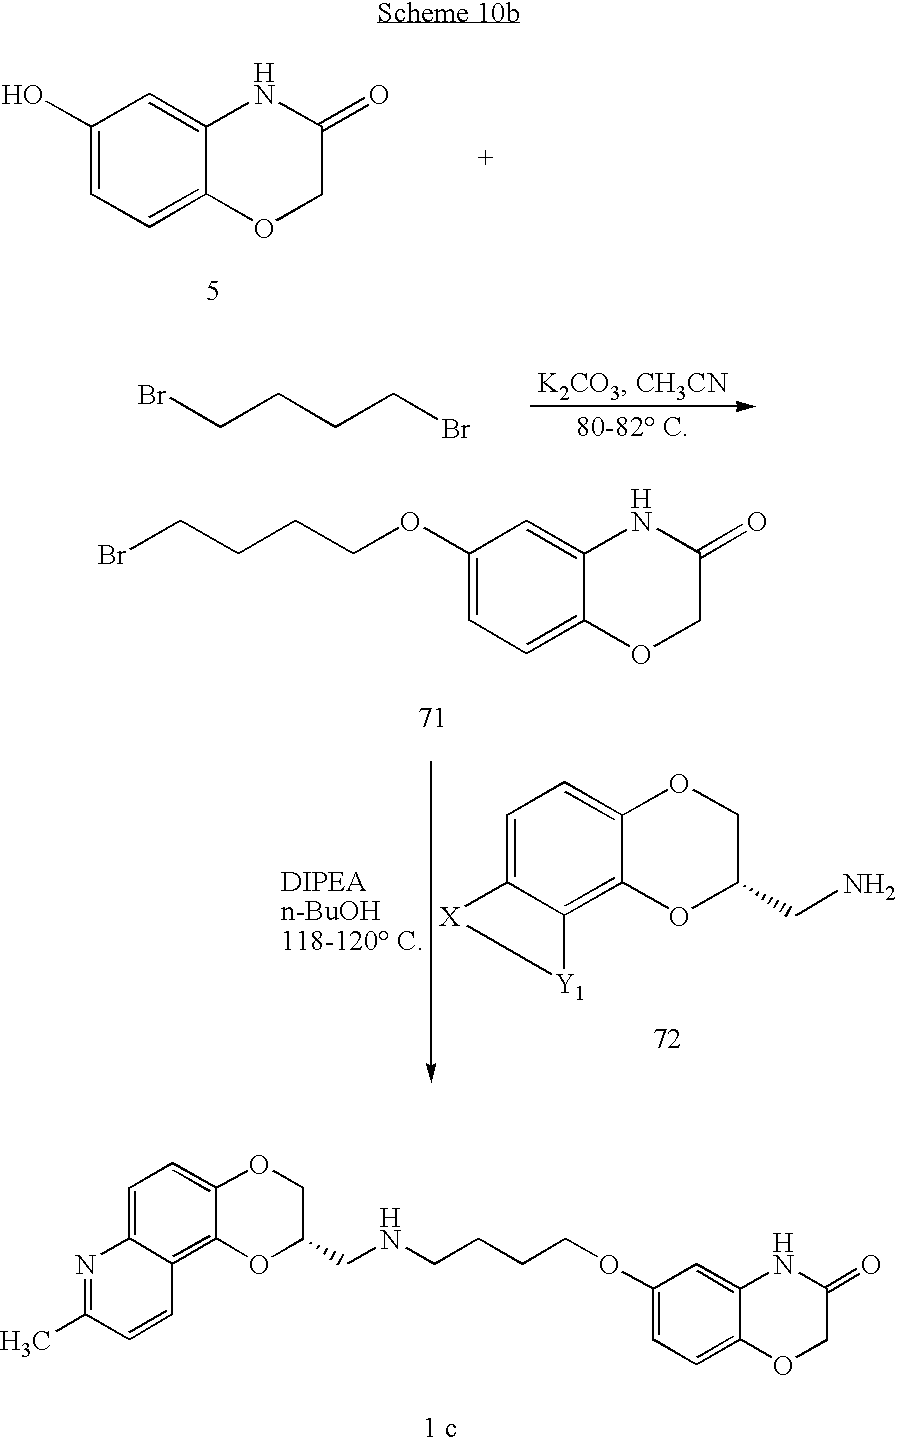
C1(O)=CC=C2C(=C1)NC(=O)CO2.BrCCCCBr.C1=C2C(=C3C(=C1)OCC(CN)O3)[Y1][X]2.C1(OCCCCBr)=CC=C2C(=C1)NC(=O)CO2.C1=C2C(=C3C(=C1)OCC(CNCCCCOC1=CC=C4C(=C1)NC(=O)CO4)O3)C=CC(C)=N2
